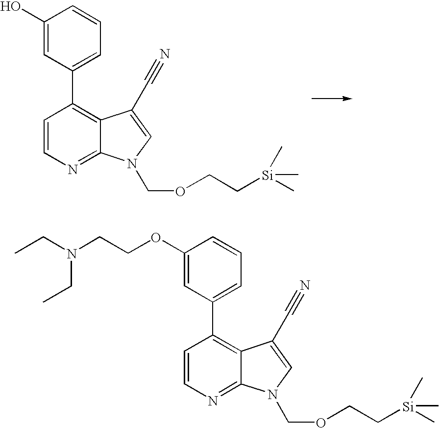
C1=CN=C2C(=C1C1=CC=CC(O)=C1)C(C#N)=CN2COCC[Si](C)(C)C.C1=CN=C2C(=C1C1=CC=CC(OCCN(CC)CC)=C1)C(C#N)=CN2COCC[Si](C)(C)C
